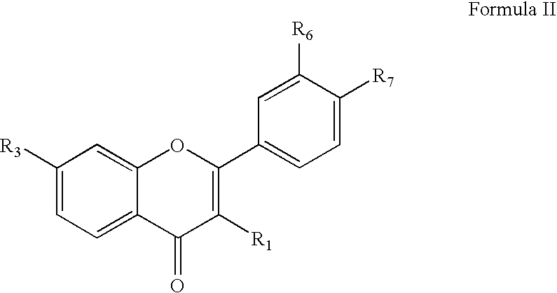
C1([R3])=CC=C2C(=C1)OC(C1=CC=C([R7])C([R6])=C1)=C([R1])C2=O
